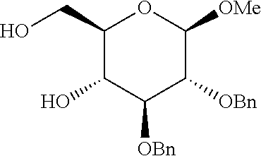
C1(CO)C(O)C([OBn])C([OBn])C([OMe])O1
